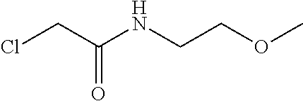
ClCC(NCCOC)=O
